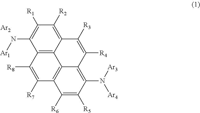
C1(N[Ar1])=C([R1])C([R2])=C2C3=C1C([R8])=C([R7])C1=C3C(=C(N([Ar3])[Ar4])C([R5])=C1[R6])C([R4])=C2[R3].[Ar2]
